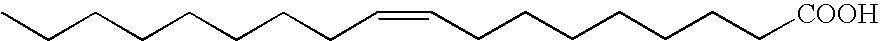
C(CCCCC=CCCCCCCC[COOH])CCC
